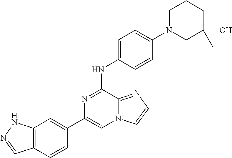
C12=C(C=CC(C3=CN4C(=NC=C4)C(NC4=CC=C(N5CC(C)(O)CCC5)C=C4)=N3)=C1)C=NN2
